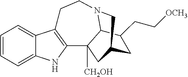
C1=CC=C2C(=C1)C1=C(N2)C2([CH2OH])C3N(CC1)CC(C2)CC3CC[OCH3]
